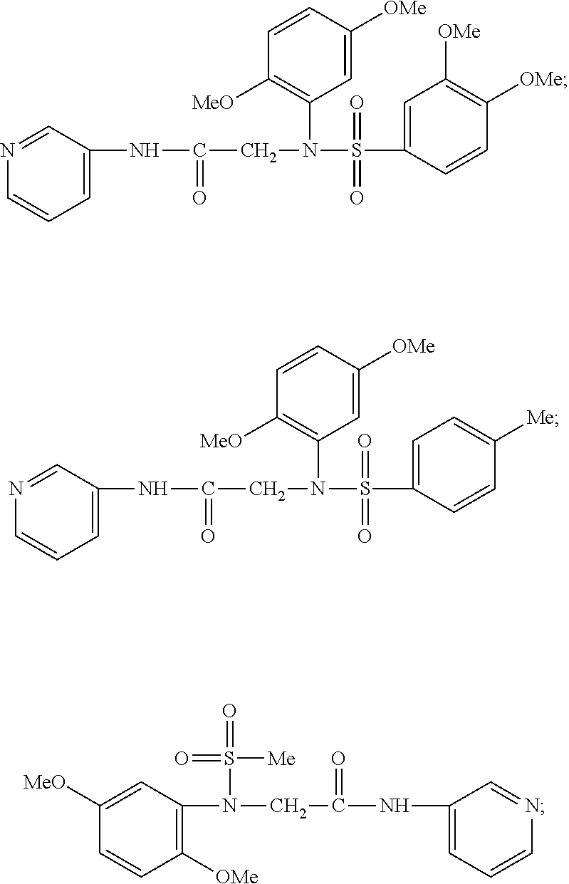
C1=C(NC(=O)CN(C2=C([MeO])C=CC([OMe])=C2)S(=O)(C2=CC([OMe])=C([OMe])C=C2)=O)C=NC=C1.C1=C(NC(=O)CN(C2=C([MeO])C=CC([OMe])=C2)S(=O)(C2=CC=C([Me])C=C2)=O)C=NC=C1.C1([OMe])=C(N(S(=O)(=O)[Me])CC(=O)NC2=CC=CN=C2)C=C([MeO])C=C1
